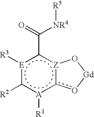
[E]1([R3])c([R2])[A]([R1])c2[Z](c1C(=O)[NR4][R5])O[Gd]o2
